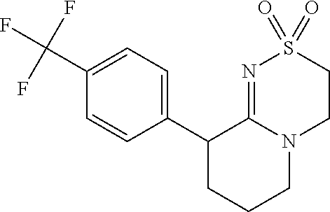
C1(C2=CC=C(C(F)(F)F)C=C2)CCCN2C1=NS(=O)(=O)CC2
